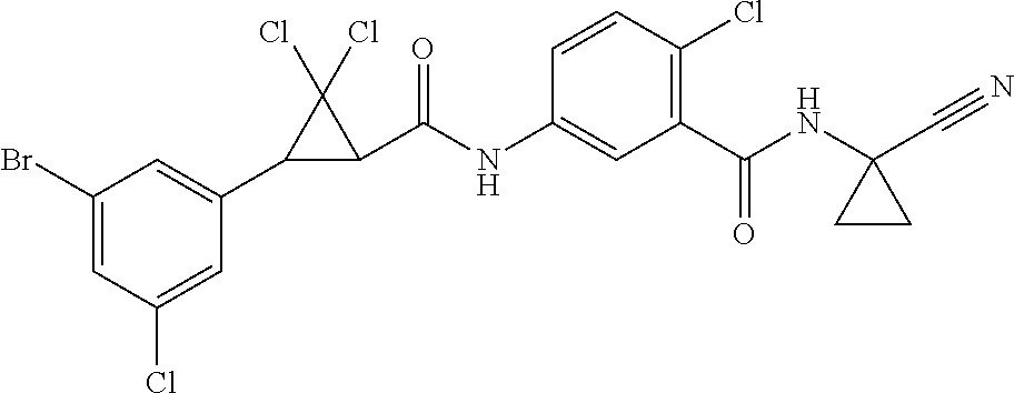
C1(C2C(C(NC3=CC(C(NC4(C#N)CC4)=O)=C(Cl)C=C3)=O)C2(Cl)Cl)=CC(Br)=CC(Cl)=C1
